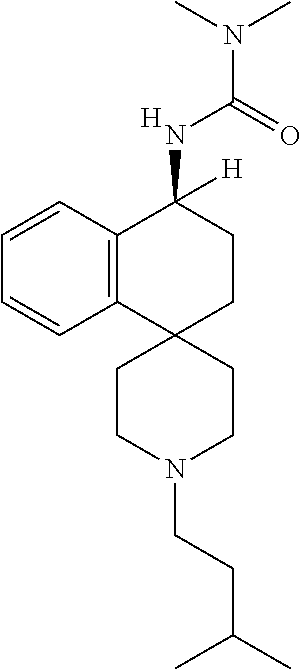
C12=C(C=CC=C1)C(NC(N(C)C)=O)([H])CCC21CCN(CCC(C)C)CC1.[H]
